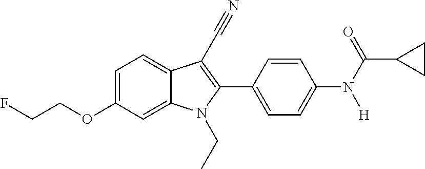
C1=C(OCCF)C=C2C(=C1)C(C#N)=C(C1=CC=C(N(C(C3CC3)=O)[H])C=C1)N2CC
